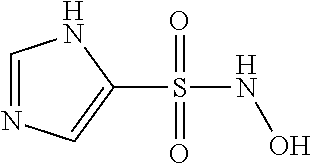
C1(S(NO)(=O)=O)=CN=CN1
